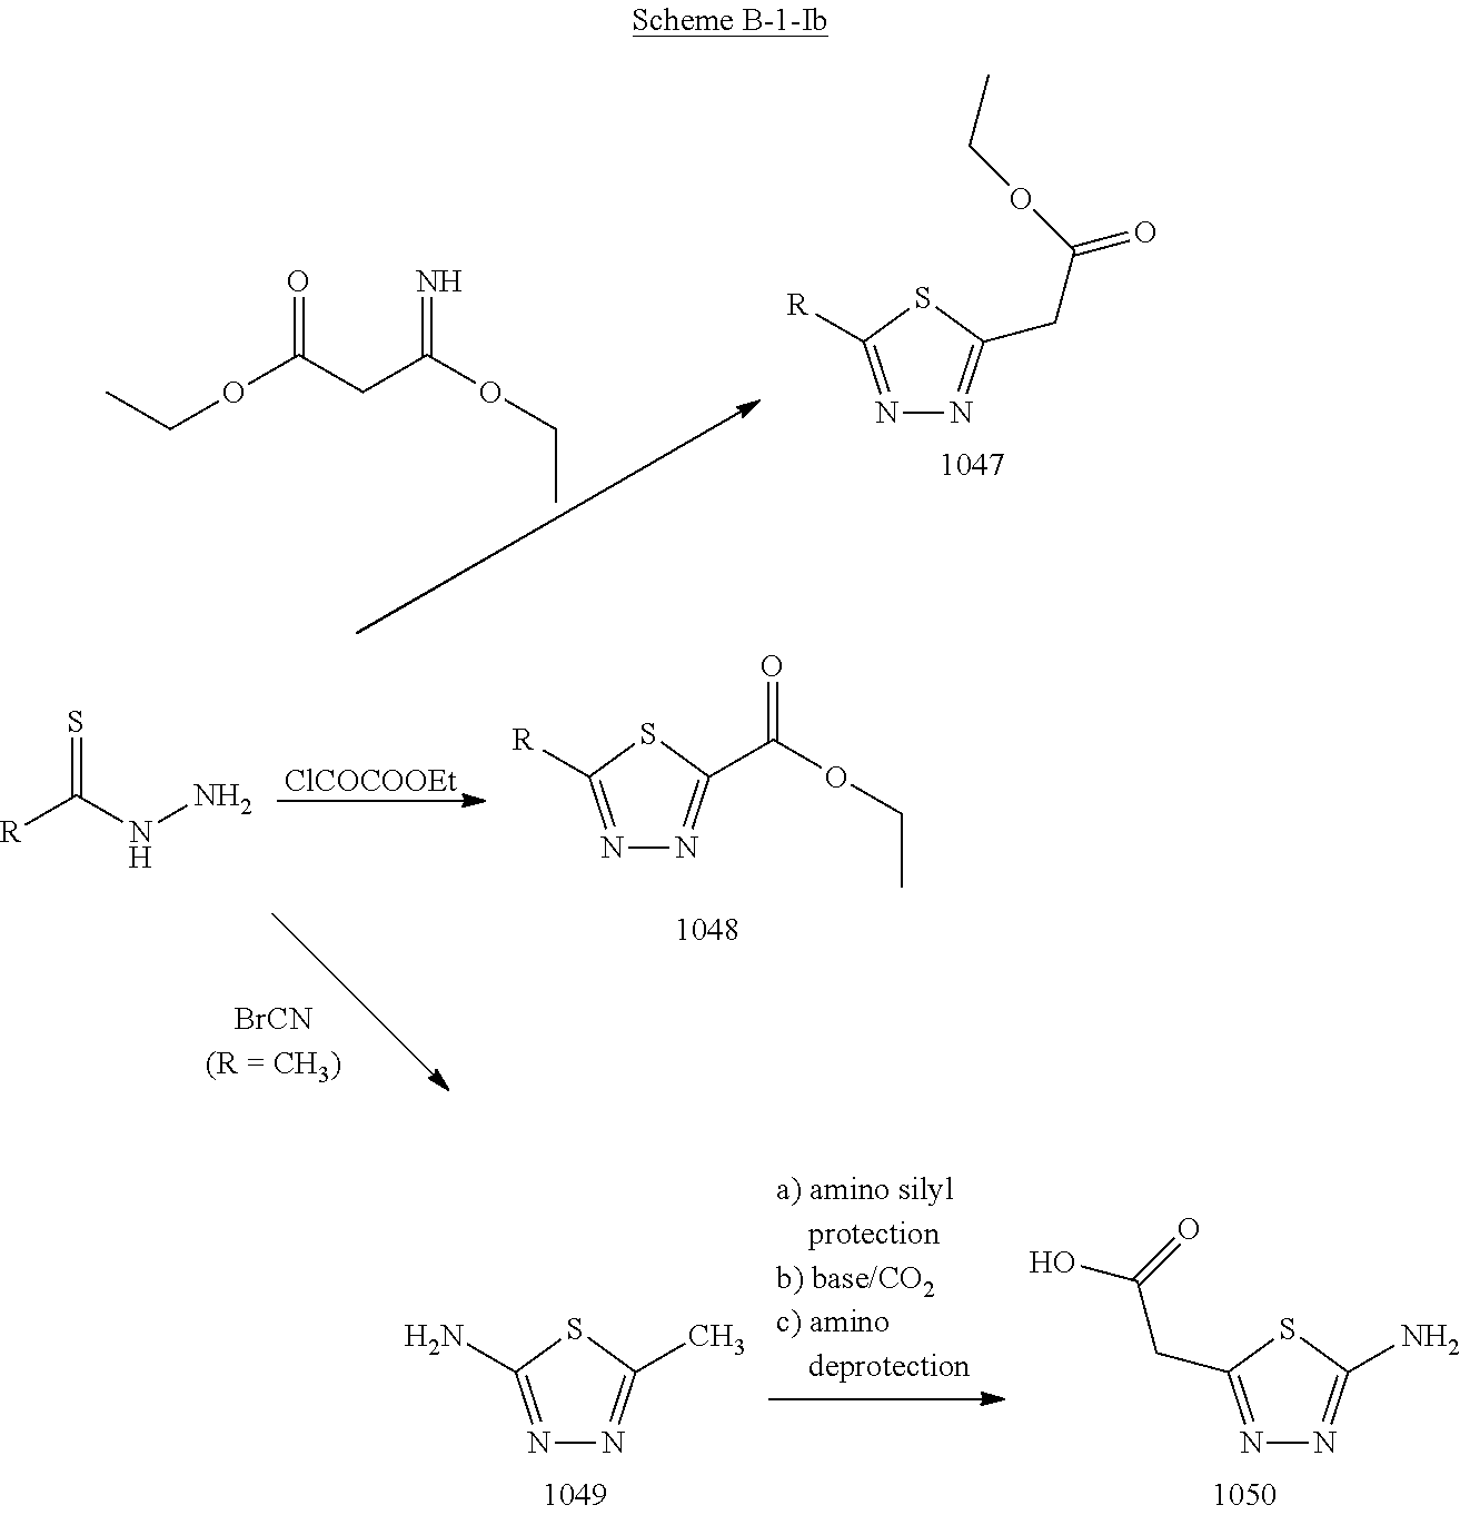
CCOC(CC(OCC)=N)=O.N1=C([R])SC(CC(OCC)=O)=N1.[ClCOCOOEt].N1=C([R])SC(C(OCC)=O)=N1.[R]C(NN)=S.N1=C(N)SC(C)=N1.N1=C(CC(O)=O)SC(N)=N1
